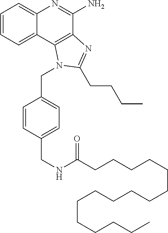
C1=CC=C2C(=C1)N=C(N)C1=C2N(CC2=CC=C(CNC(CCCCCCCCCCCCCCCC)=O)C=C2)C(CCCC)=N1
